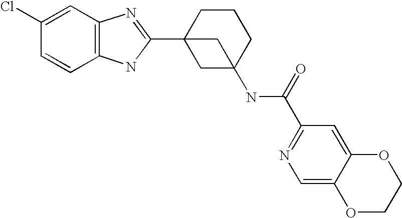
C1(Cl)=CC2=C(C=C1)NC(C13CC(NC(C4=NC=C5C(=C4)OCCO5)=O)(CCC1)C3)=N2
